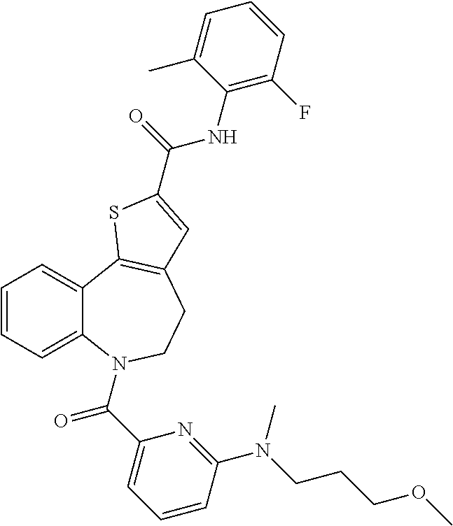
C1=CC=C2C(=C1)C1=C(CCN2C(C2=CC=CC(N(CCCOC)C)=N2)=O)C=C(C(NC2=C(F)C=CC=C2C)=O)S1
